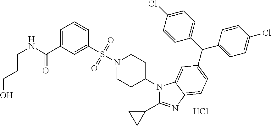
C1=C(C(NCCCO)=O)C=C(S(N2CCC(N3C(C4CC4)=NC4=CC=C(C(C5=CC=C(Cl)C=C5)C5=CC=C(Cl)C=C5)C=C34)CC2)(=O)=O)C=C1.Cl
